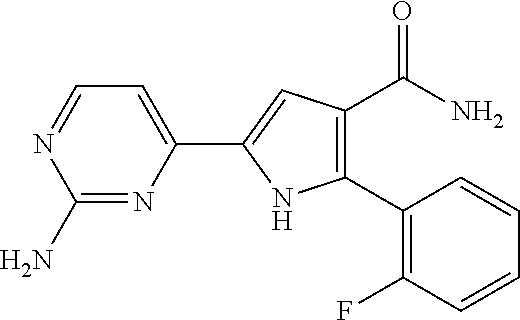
C1(N)=NC(C2=CC(C(=O)N)=C(C3=C(F)C=CC=C3)N2)=CC=N1
